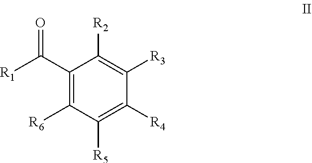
C1([R2])=C([R3])C([R4])=C([R5])C([R6])=C1C(=O)[R1]
